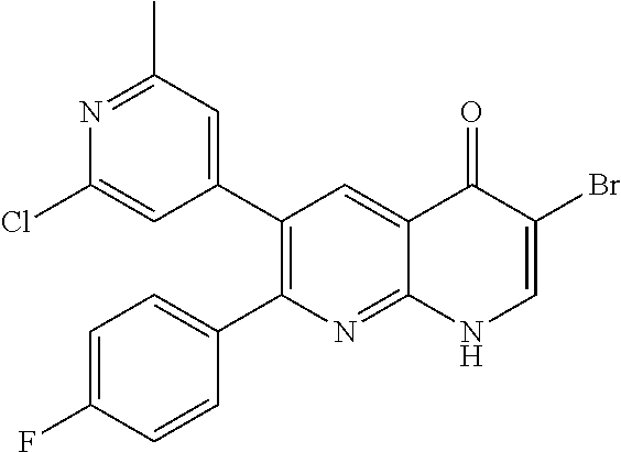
N1=C(C)C=C(C2=C(C3=CC=C(F)C=C3)N=C3C(=C2)C(=O)C(Br)=CN3)C=C1Cl
